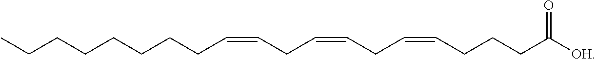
CCCCCCCCC=CCC=CCC=CCCCC([OH])=O
